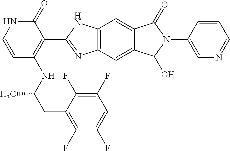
C1(=O)NC=CC(NC(CC2=C(F)C(F)=CC(F)=C2F)C)=C1C1=NC2=C(N1)C=C1C(=C2)C(O)N(C2=CN=CC=C2)C1=O
